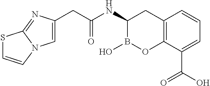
C12=C(C(C(O)=O)=CC=C1)OB(O)C(NC(CC1=CN3C(=N1)SC=C3)=O)C2
